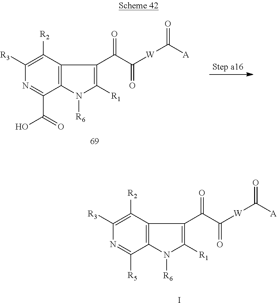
C1([R3])=C([R2])C2=C(C(C(O)=O)=N1)N([R6])C([R1])=C2C(C([W]C([A])=O)=O)=O.C1([R3])=C([R2])C2=C(C([R5])=N1)N([R6])C([R1])=C2C(C([W]C([A])=O)=O)=O.I
